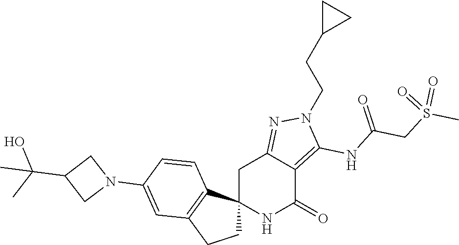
C12(NC(=O)C3=C(NC(CS(C)(=O)=O)=O)N(CCC4CC4)N=C3C1)CCC1=C2C=CC(N2CC(C(C)(O)C)C2)=C1
